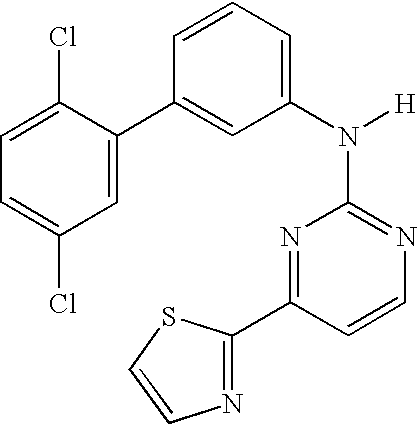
N1=C(N([H])C2=CC=CC(C3=CC(Cl)=CC=C3Cl)=C2)N=C(C2=NC=CS2)C=C1
